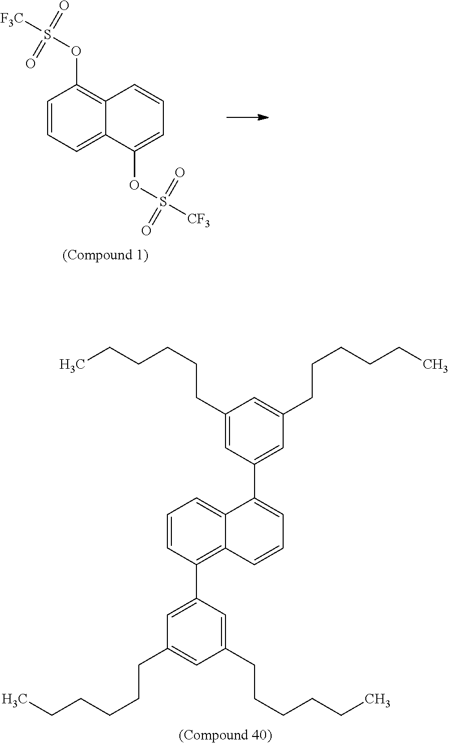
C1=CC=C2C(=C1OS([F3C])(=O)=O)C=CC=C2OS([CF3])(=O)=O.C1=CC(C2=CC(CCCCCC)=CC(CCCCCC)=C2)=C2C(=C1)C(C1=CC(CCCCCC)=CC(CCCCCC)=C1)=CC=C2
